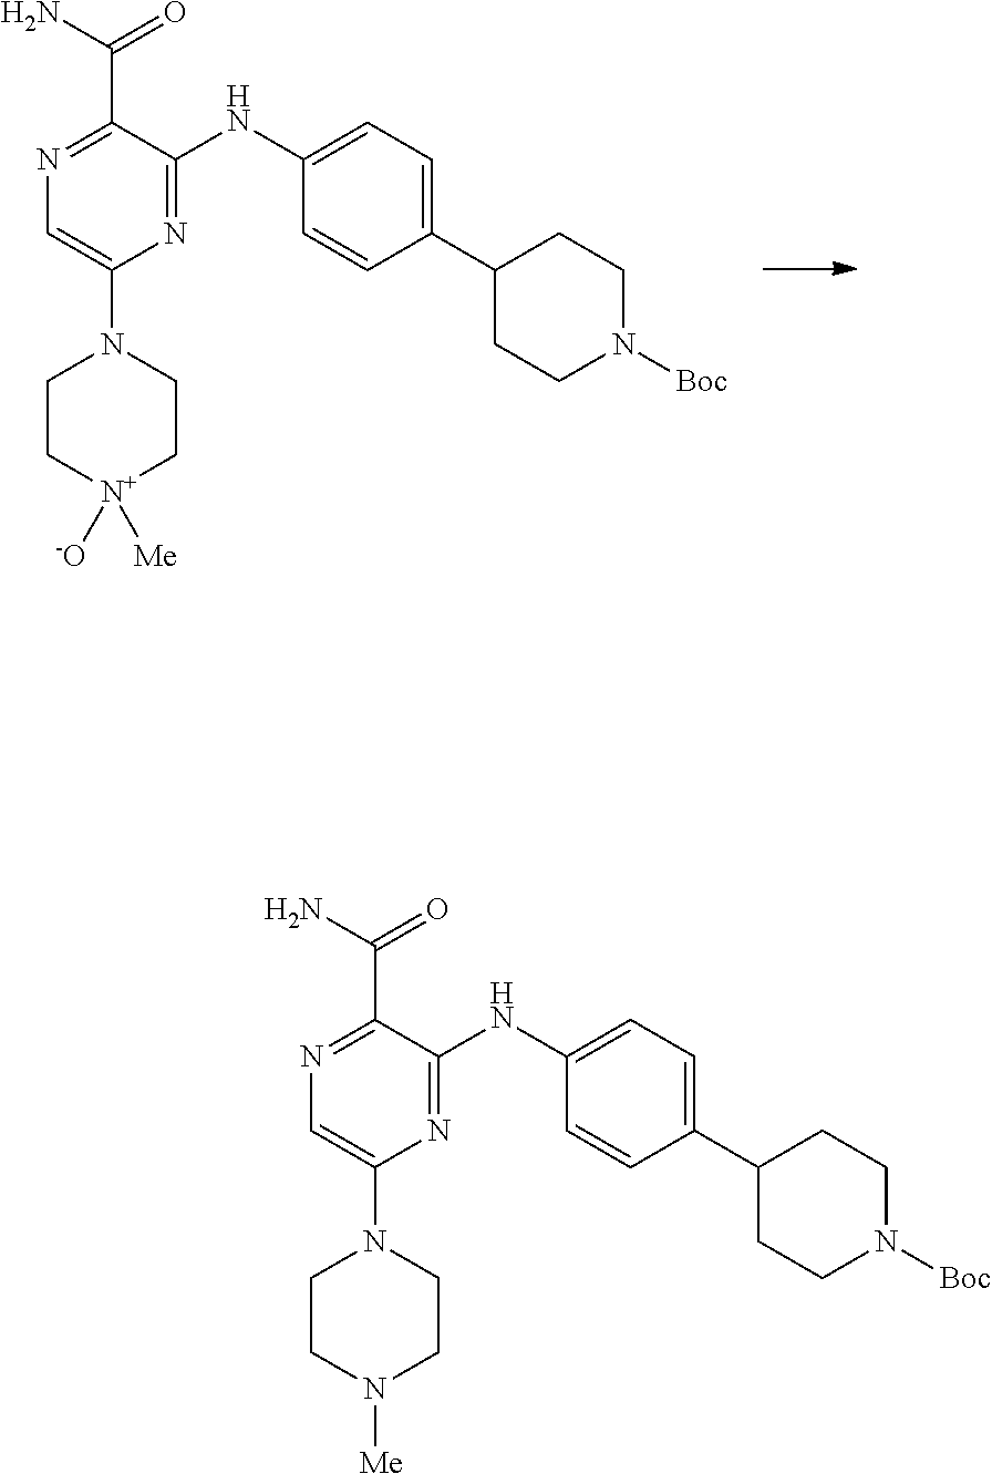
N1=C(NC2=CC=C(C3CCN([Boc])CC3)C=C2)C(C(=O)N)=NC=C1N1CC[N+]([Me])([-O])CC1.N1=C(NC2=CC=C(C3CCN([Boc])CC3)C=C2)C(C(=O)N)=NC=C1N1CCN([Me])CC1
